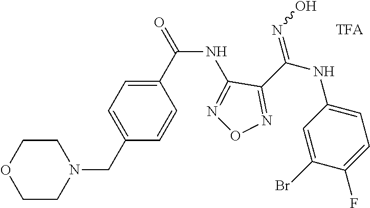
C(NC1=NON=C1C(NC1=CC=C(F)C(Br)=C1)=NO)(=O)C1=CC=C(CN2CCOCC2)C=C1
